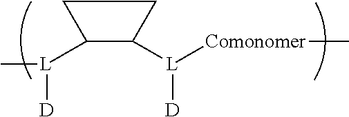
C[L]([D])C1C([L]([D])[Comonomer]C)CC1
